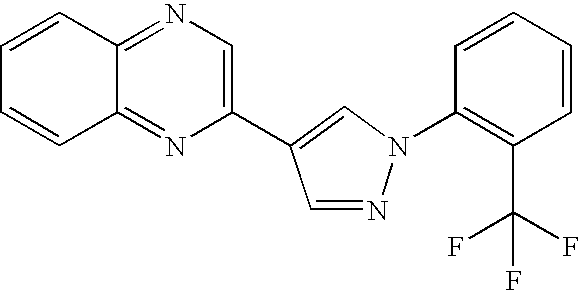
C1=NN(C2=C(C(F)(F)F)C=CC=C2)C=C1C1=CN=C2C(=N1)C=CC=C2
